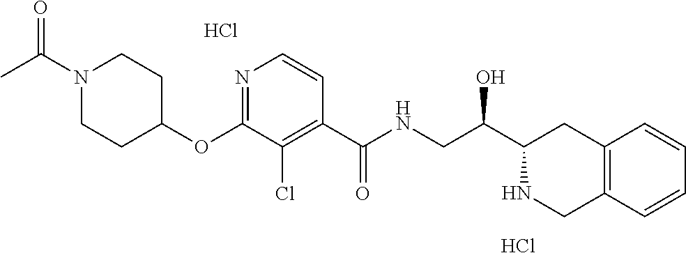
N1=C(OC2CCN(C(C)=O)CC2)C(Cl)=C(C(NCC(C2CC3=C(C=CC=C3)CN2)O)=O)C=C1.Cl.Cl
